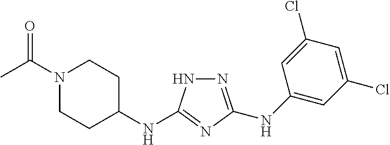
C1(NC2=NC(NC3=CC(Cl)=CC(Cl)=C3)=NN2)CCN(C(C)=O)CC1
